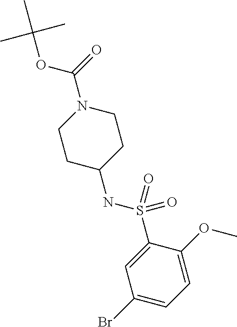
C1(Br)=CC=C(OC)C(S(NC2CCN(C(=O)OC(C)(C)C)CC2)(=O)=O)=C1
